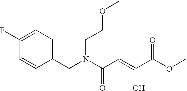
C1(F)=CC=C(CN(C(C=C(C(OC)=O)O)=O)CCOC)C=C1
